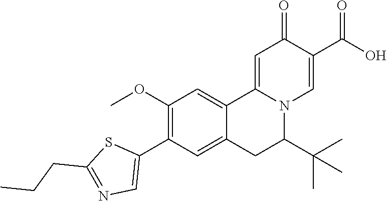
COC1=C(C2=CN=C(CCC)S2)C=C2C(=C1)C1=CC(=O)C(C(=O)O)=CN1C(C(C)(C)C)C2
